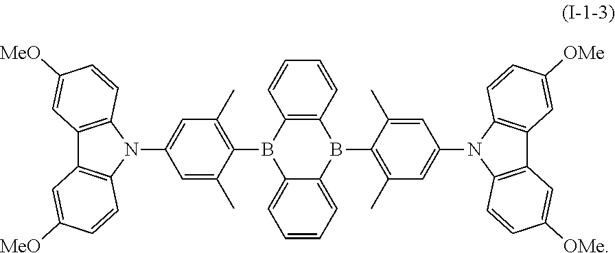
C12=C(N(C3=CC(C)=C(B4C5=CC=CC=C5B(C5=C(C)C=C(N6C7=C(C8=C6C=CC([OMe])=C8)C=C([OMe])C=C7)C=C5C)C5=C4C=CC=C5)C(C)=C3)C3=C1C=C([MeO])C=C3)C=CC([MeO])=C2
